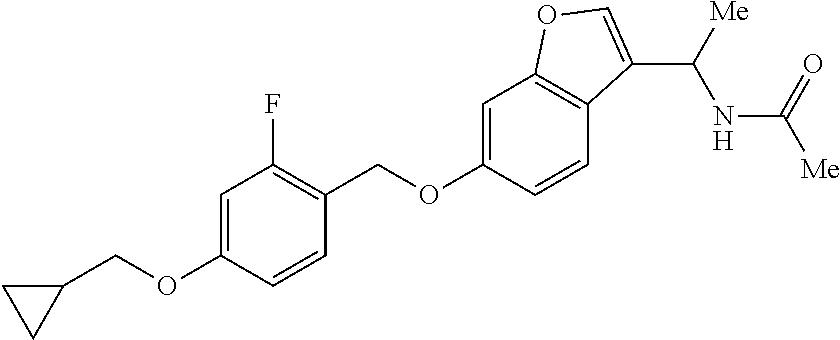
C1(COC2=CC3=C(C=C2)C(C([Me])NC([Me])=O)=CO3)=C(F)C=C(OCC2CC2)C=C1
